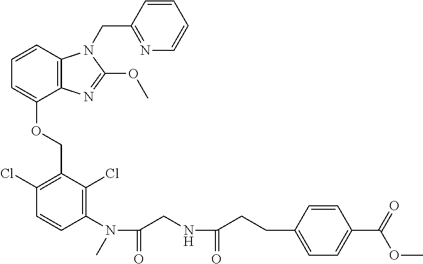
C1=CC2=C(C(OCC3=C(Cl)C=CC(N(C(CNC(=O)CCC4=CC=C(C(=O)OC)C=C4)=O)C)=C3Cl)=C1)N=C(OC)N2CC1=NC=CC=C1
